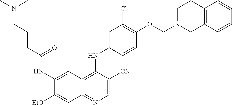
C1=C([CN])C(NC2=CC(Cl)=C(OCN3CC4=C(CC3)C=CC=C4)C=C2)=C2C(=N1)C=C([EtO])C(NC(CCCN(C)C)=O)=C2
